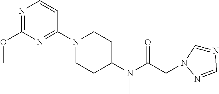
N1=C(OC)N=C(N2CCC(N(C(CN3C=NC=N3)=O)C)CC2)C=C1
